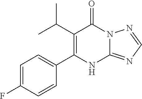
C12=NC=NN1C(=O)C(C(C)C)=C(C1=CC=C(F)C=C1)N2
